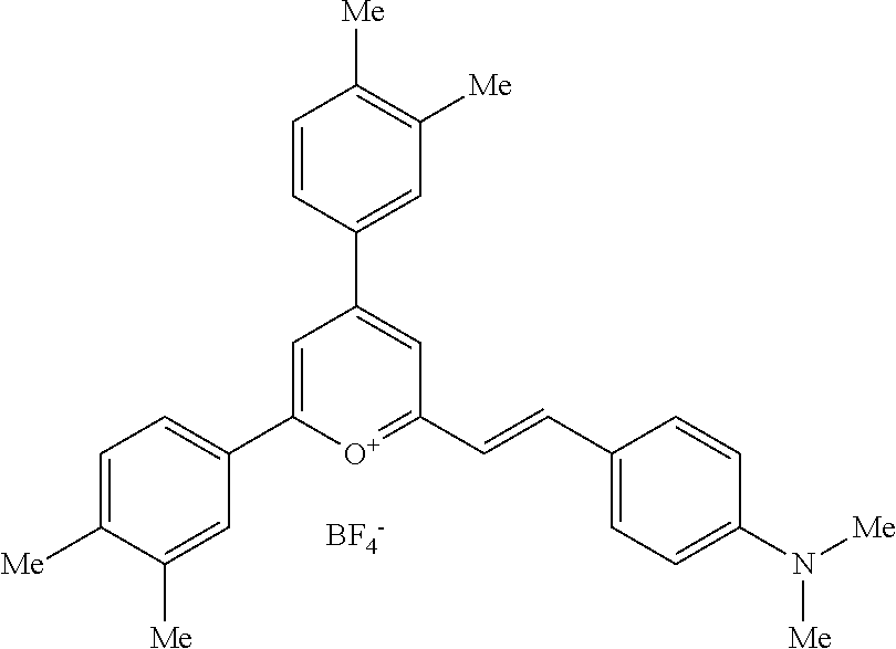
[BF4-].C1=C(C2=CC=C([Me])C([Me])=C2)[O+]=C(C=CC2=CC=C(N([Me])[Me])C=C2)C=C1C1=CC([Me])=C([Me])C=C1
